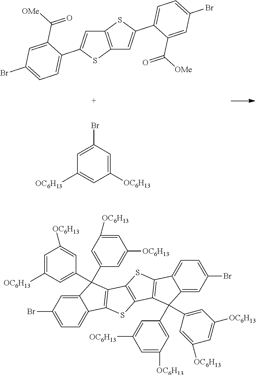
C12=C(SC(C3=CC=C(Br)C=C3C(=O)[OMe])=C1)C=C(C1=CC=C(Br)C=C1C(=O)[OMe])S2.C1([OC6H13])=CC(Br)=CC([OC6H13])=C1.C12=CC(Br)=CC=C1C1=C(C2(C2=CC([OC6H13])=CC([OC6H13])=C2)C2=CC([OC6H13])=CC([OC6H13])=C2)C2=C(S1)C1=C(S2)C2=CC=C(Br)C=C2C1(C1=CC([OC6H13])=CC([OC6H13])=C1)C1=CC([OC6H13])=CC([OC6H13])=C1
